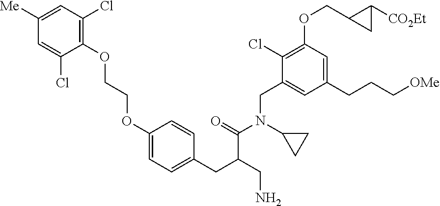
C1(OCCOC2=C(Cl)C=C([Me])C=C2Cl)=CC=C(CC(CN)C(=O)N(C2CC2)CC2=CC(CCC[OMe])=CC(OCC3CC3[CO2Et])=C2Cl)C=C1
